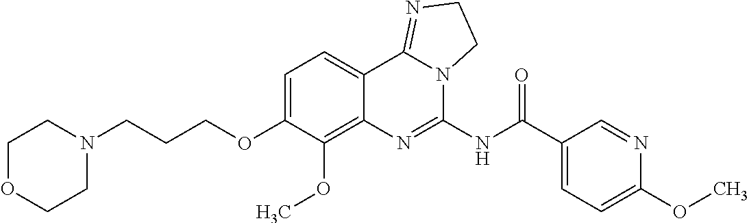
C1OCCN(CCCOC2=CC=C3C(=C2OC)N=C(NC(C2=CC=C(OC)N=C2)=O)N2C3=NCC2)C1
